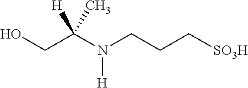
OCC(N(CCC[SO3H])[H])([H])C
